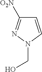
C1=CN(CO)N=C1[O2N]
